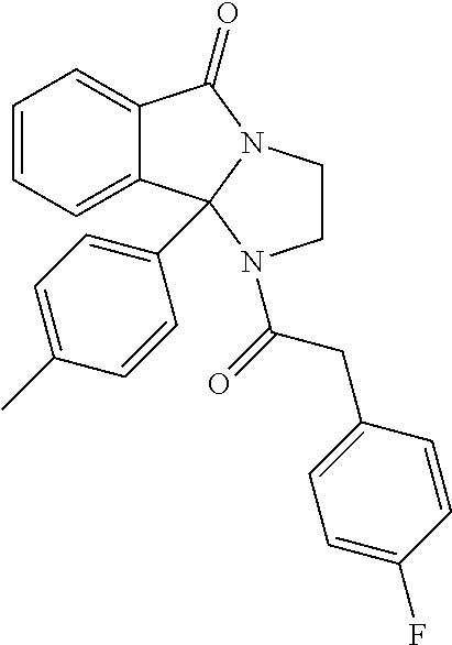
C1=CC=C2C(=C1)C1(C3=CC=C(C)C=C3)N(C2=O)CCN1C(=O)CC1=CC=C(F)C=C1
